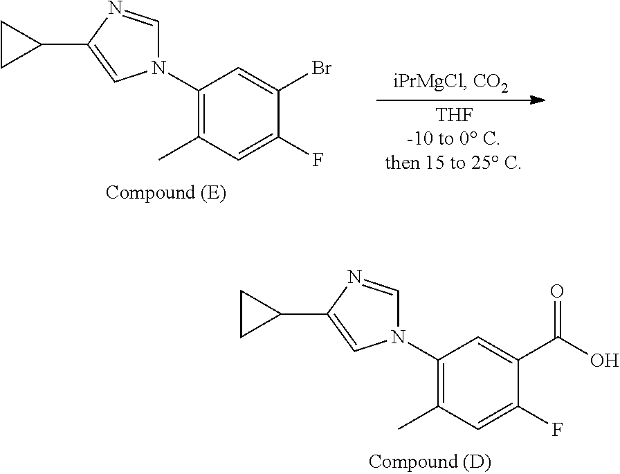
C1(N2C=NC(C3CC3)=C2)=C(C)C=C(F)C(Br)=C1.C1(N2C=NC(C3CC3)=C2)=C(C)C=C(F)C(C(O)=O)=C1
